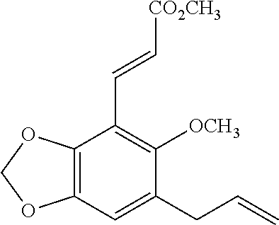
C12=C(OCO1)C(C=C[CO2CH3])=C([OCH3])C(CC=C)=C2
